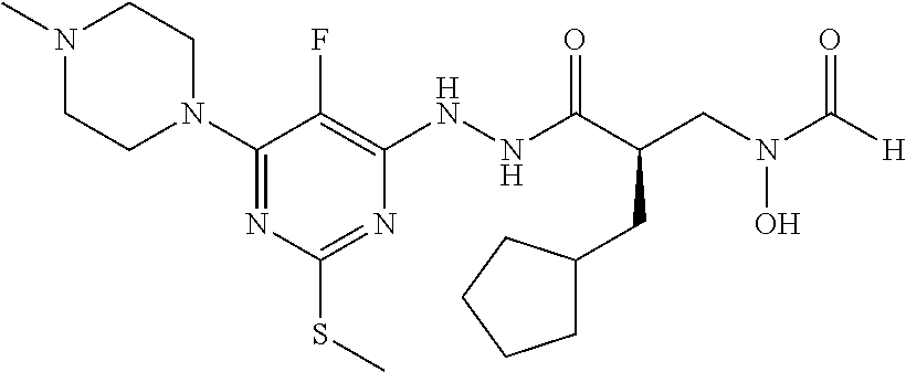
N1(C2=NC(SC)=NC(NNC(C(CN(O)C([H])=O)CC3CCCC3)=O)=C2F)CCN(C)CC1
